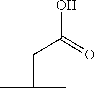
OC(=O)CC(C)C
